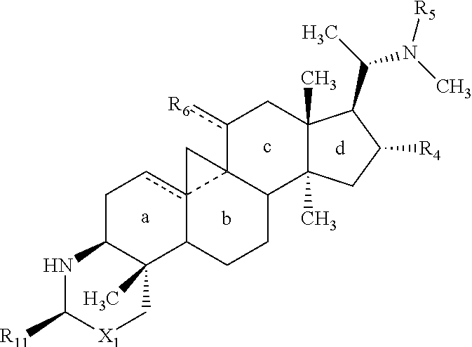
C1C2C(C)(C3c4(c1)C1(C(CC3)C3(C)C(C)(Cc1[R6])C(C(N([R5])C)C)C([R4])C3)C4)C[X1]C([R11])N2.c.[d].[a].b
